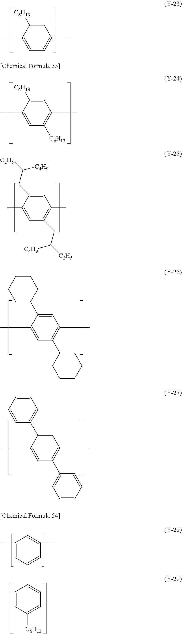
C1=C([C6H13])C(C)=CC=C1C.C1=C(CC([C2H5])[C4H9])C(C)=CC(CC([C2H5])[C4H9])=C1C.C1=C(C2CCCCC2)C(C)=CC(C2CCCCC2)=C1C.C1=C(C2=CC=CC=C2)C(C)=CC(C2=CC=CC=C2)=C1C.C1=C([C6H13])C(C)=CC([C6H13])=C1C.C1(C)=CC=CC(C)=C1.C1(C)=CC([C6H13])=CC(C)=C1
